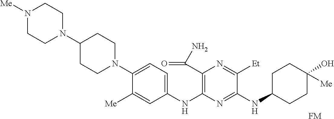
[FM].C1(N2CCN([Me])CC2)CCN(C2=CC=C(NC3=C(C(=O)N)N=C([Et])C(NC4CCC(O)([Me])CC4)=N3)C=C2[Me])CC1
